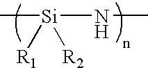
C[Si](NC)([R1])[R2]
